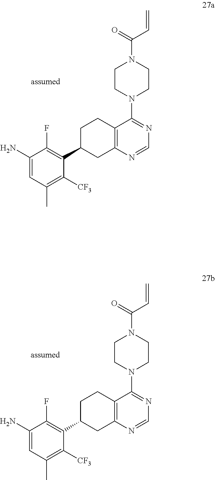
C1(N)=CC(C)=C([CF3])C(C2CCC3=C(C2)N=CN=C3N2CCN(C(C=C)=O)CC2)=C1F.C1(N)=CC(C)=C([CF3])C(C2CCC3=C(C2)N=CN=C3N2CCN(C(C=C)=O)CC2)=C1F
